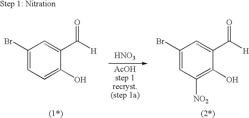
C1(Br)=CC=C(O)C(C(=O)[H])=C1.[HNO3].[AcOHstep 1recryst.(step 1a)].C1(Br)=CC([NO2])=C(O)C(C(=O)[H])=C1
